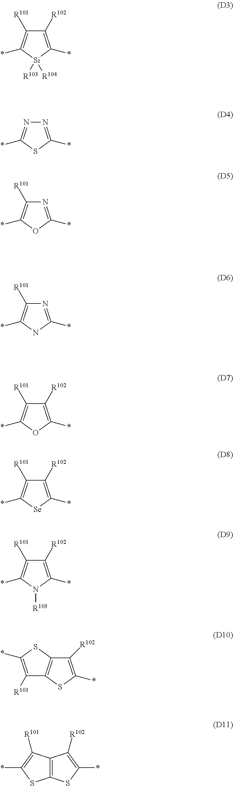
C1([R102])=C(*)[Si]([R103])([R104])C(*)=C1[R101].N1=C(*)SC(*)=N1.N1=C(*)OC(*)=C1[R101].N1=C(*)NC(*)=C1[R101].C1([R102])=C(*)OC(*)=C1[R101].C1([R102])=C(*)[Se]C(*)=C1[R101].C1([R102])=C(*)N([R103])C(*)=C1[R101].C1([R101])=C(*)SC2=C1SC(*)=C2[R102].C12=C(C([R101])=C(*)S1)C([R102])=C(*)S2
